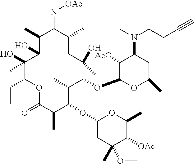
C1(C)C(O)C(C)(O)C(CC)OC(=O)C(C)C(OC2CC(C)(OC)C([OAc])C(C)O2)C(C)C(OC2OC(C)CC(N(C)CCC#C)C2[AcO])C(C)(O)CC(C)C1=N[OAc]
